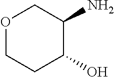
O1CCC(O)C(N)C1
